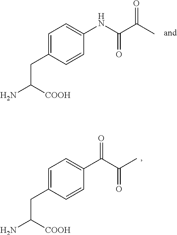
C1=C(CC([COOH])N)C=CC(NC(=O)C(=O)C)=C1.C1=C(CC([COOH])N)C=CC(C(C(=O)C)=O)=C1
